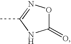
C1(=O)ON=C(C)N1
